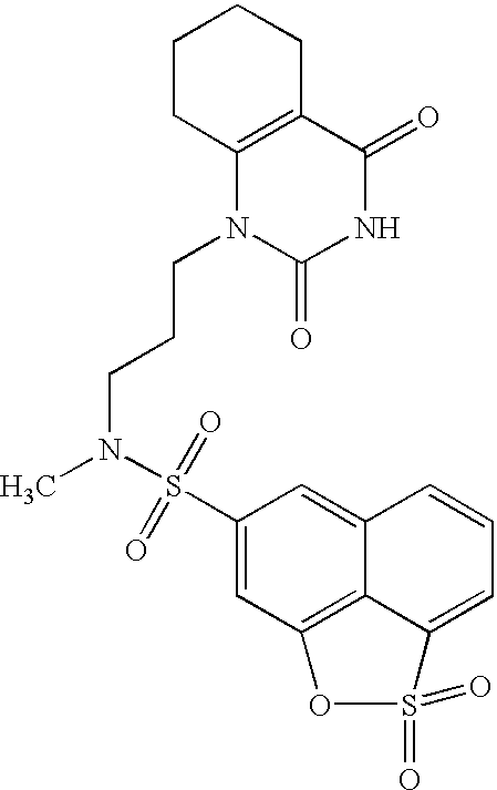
C1CC2=C(CC1)C(=O)NC(=O)N2CCCN(C)S(C1=CC2=C3C(=C1)C=CC=C3S(=O)(=O)O2)(=O)=O
